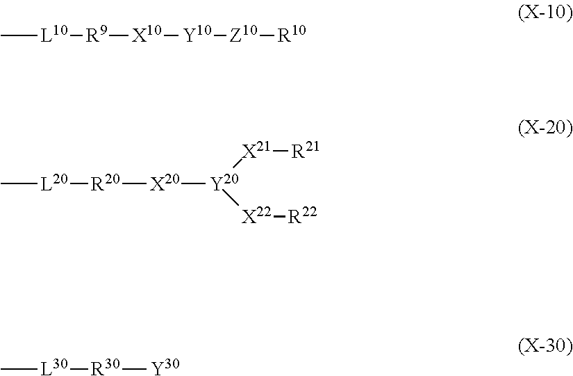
C[L10][R9][X10][Y10][Z10][R10].[L20]([R20][X20][Y20]([X21][R21])[X22][R22])C.[L30]([R30][Y30])C
